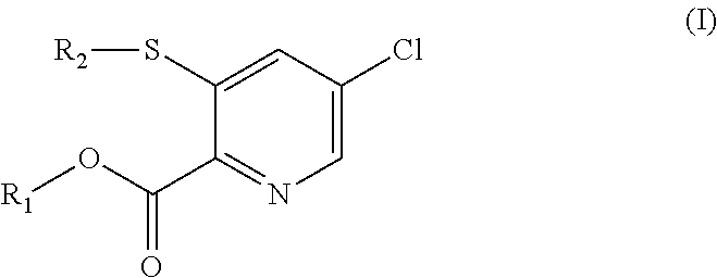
C1(S[R2])=CC(Cl)=CN=C1C(O[R1])=O
